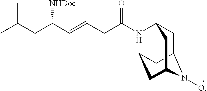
C1C2N(O)C(CCC2)CC1NC(CC=CC(CC(C)C)[NHBoc])=O
